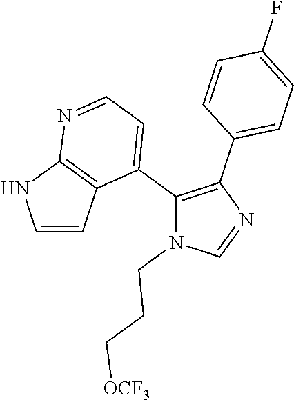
C1=CC2=C(N1)N=CC=C2C1=C(C2=CC=C(F)C=C2)N=CN1CCC[OCF3]
